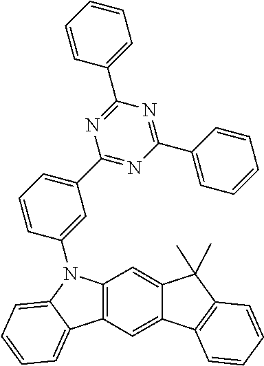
C1(C2=NC(C3=CC=CC(N4C5=CC=CC=C5C5=C4C=C4C(=C5)C5=C(C4(C)C)C=CC=C5)=C3)=NC(C3=CC=CC=C3)=N2)=CC=CC=C1
